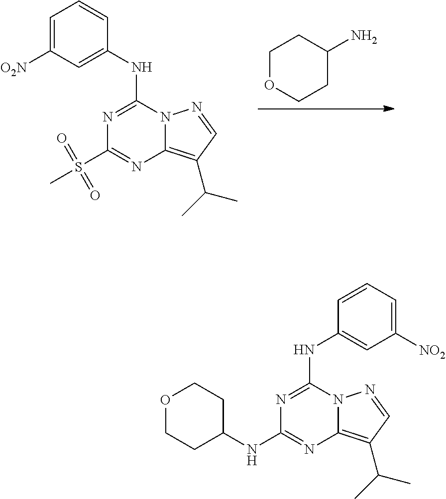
C1(N)CCOCC1.N1=C(NC2=CC([O2N])=CC=C2)N2C(=C(C(C)C)C=N2)N=C1S(C)(=O)=O.N1=C(NC2=CC([NO2])=CC=C2)N2C(=C(C(C)C)C=N2)N=C1NC1CCOCC1
